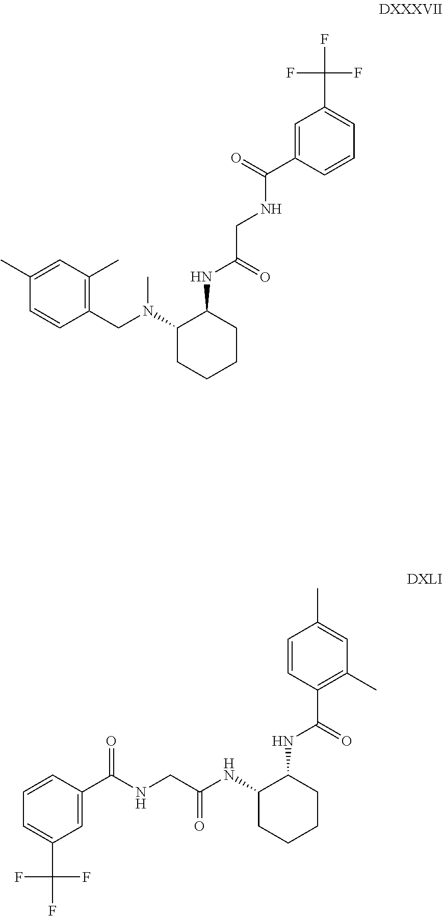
C1=C(C(NCC(NC2C(N(CC3=C(C)C=C(C)C=C3)C)CCCC2)=O)=O)C=CC=C1C(F)(F)F.C1=C(C(NCC(NC2CCCCC2NC(=O)C2=C(C)C=C(C)C=C2)=O)=O)C=CC=C1C(F)(F)F
